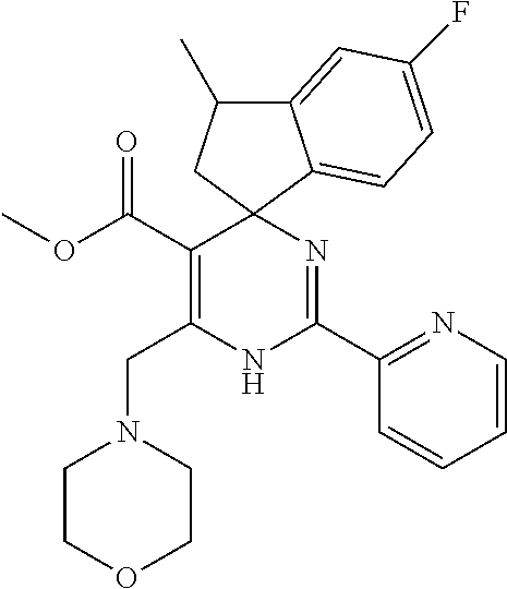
C(C1=C(CN2CCOCC2)NC(C2=NC=CC=C2)=NC12CC(C)C1=CC(F)=CC=C12)(=O)OC
